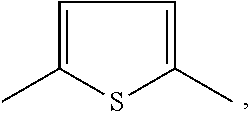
C1=C(C)SC(C)=C1
